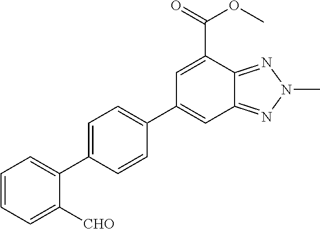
C12=NN(C)N=C1C(C(=O)OC)=CC(C1=CC=C(C3=CC=CC=C3[CHO])C=C1)=C2
